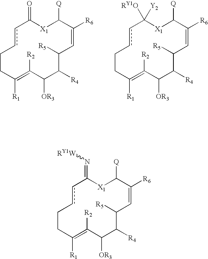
c1cCCC([R1])=C([R2])C([OR3])C([R4])C([R5])C=C([R6])C([Q])[X1]C1=N[RY1W].c1cCCC([R1])=C([R2])C([OR3])C([R4])C([R5])C=C([R6])C([Q])[X1]C1=O.c1cCCC([R1])=C([R2])C([OR3])C([R4])C([R5])C=C([R6])C([Q])[X1]C1([RY1O])[Y2]
